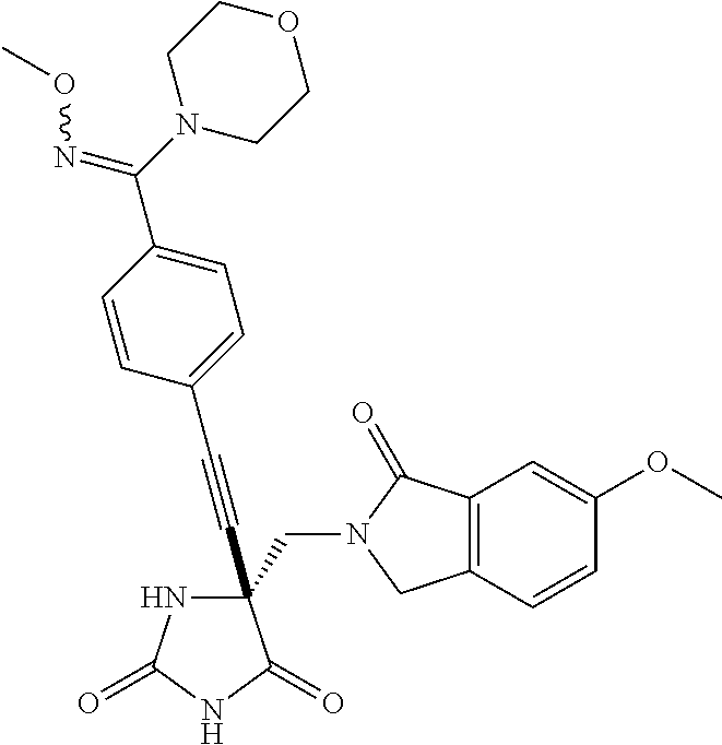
C(#CC1(CN2C(=O)C3=C(C2)C=CC(OC)=C3)NC(=O)NC1=O)C1=CC=C(C(=NOC)N2CCOCC2)C=C1
